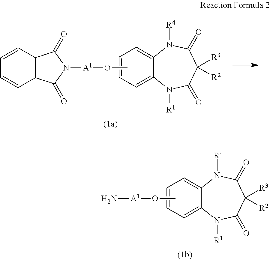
C12=CC=CC=C1N([R1])C(=O)C([R3])([R2])C(=O)N2[R4].CO[A1]N1C(=O)C2=C(C1=O)C=CC=C2.C12=CC=CC=C1N([R1])C(=O)C([R3])([R2])C(=O)N2[R4].CO[A1]N
